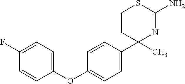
C1=CC(C2(C)N=C(N)SCC2)=CC=C1OC1=CC=C(F)C=C1
